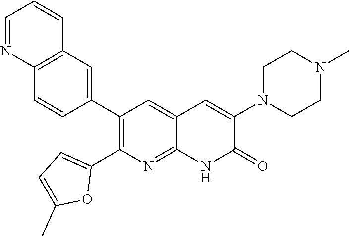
C12=C(C=C(C3=C(C4=CC=C(C)O4)N=C4C(=C3)C=C(N3CCN(C)CC3)C(=O)N4)C=C1)C=CC=N2
